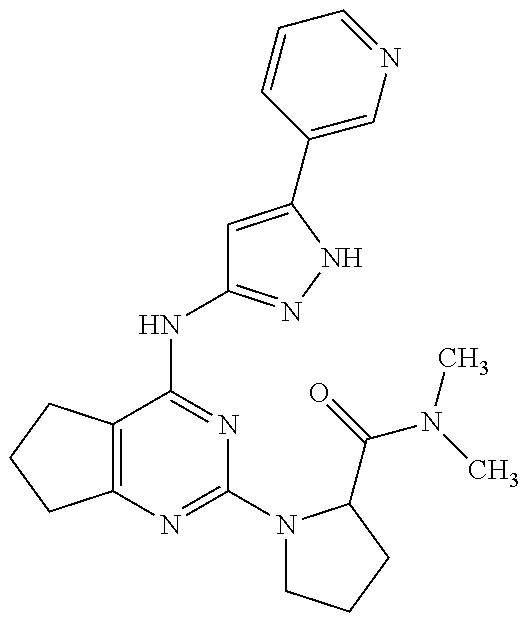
C12=C(C(NC3=NNC(C4=CN=CC=C4)=C3)=NC(N3CCCC3C(=O)N(C)C)=N1)CCC2
